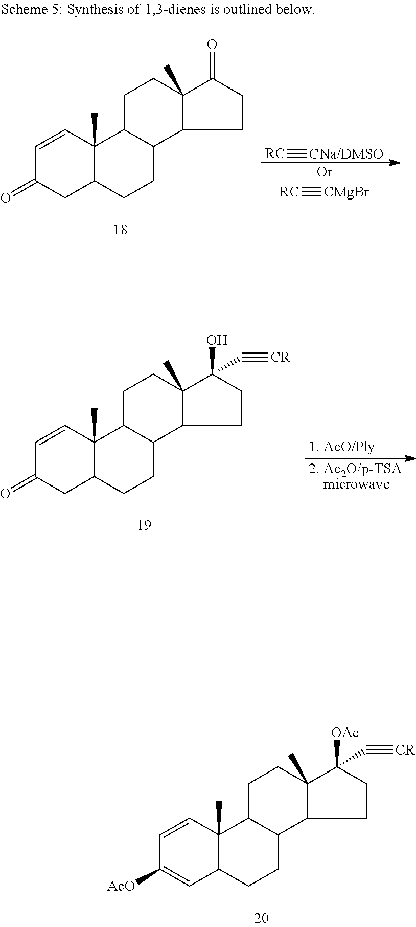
C12(C)C(CCC3C1CCC1(C)C3CCC1(C#[CR])[OAc])C=C([AcO])C=C2.C12(C)C(CCC3C1CCC1(C)C3CCC1=O)CC(=O)C=C2.[Or].[RC]#[CMgBr].[RC]#[CNa/DMSO].C12(C)C(CCC3C1CCC1(C)C3CCC1(O)C#[CR])CC(=O)C=C2.[1. AcO/Ply].[2. Ac2O/p-TSA    microwave]
